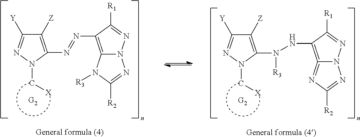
C1([Z])=C(N(NC2=C3=NC([R2])=NN3N=C2[R1])[R3])N(C[X])N=C1[Y].C1([Z])=C(N=NC2=C3N(N=C2[R1])N=C([R2])N3[R3])N(C[X])N=C1[Y]
